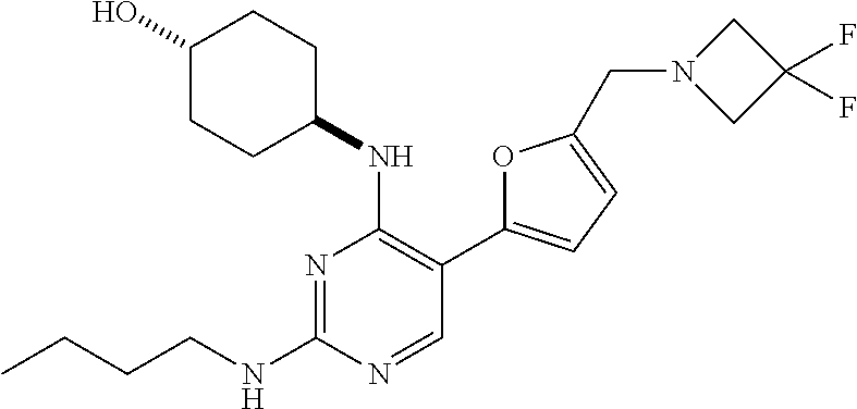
CCCCNC1=NC(NC2CCC(O)CC2)=C(C2=CC=C(CN3CC(F)(F)C3)O2)C=N1
